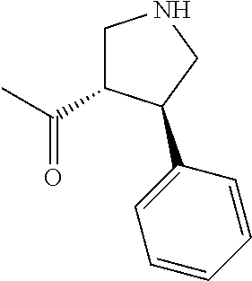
C1C(C(C)=O)C(C2=CC=CC=C2)CN1
